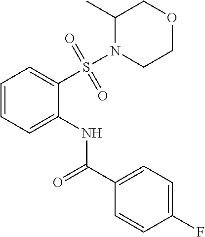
C1=CC(F)=CC=C1C(=O)NC1=CC=CC=C1S(=O)(=O)N1CCOCC1C
